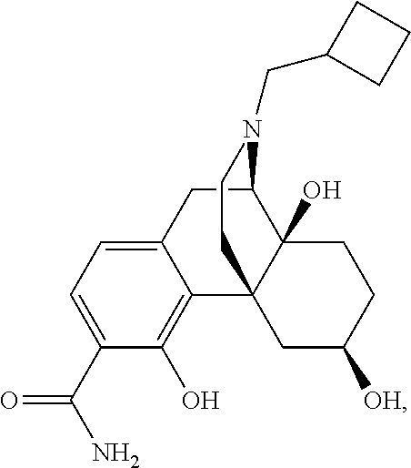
C1(C(N)=O)=CC=C2C(=C1O)C13C(O)(C(C2)N(CC2CCC2)CC1)CCC([OH])C3
